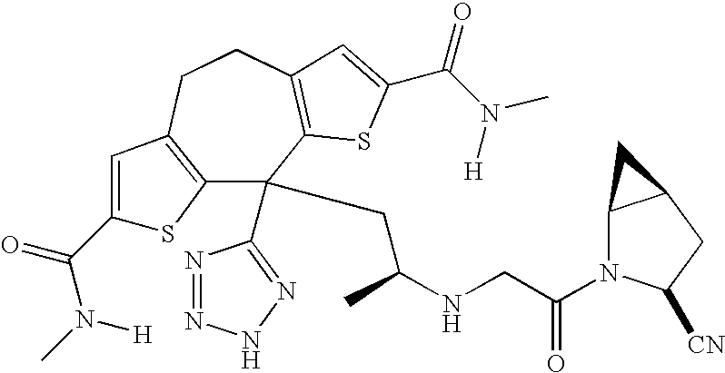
C12=C(CCC3=C(C1(C1=NNN=N1)CC(NCC(=O)N1C4C(CC1[CN])C4)C)SC(C(N([H])C)=O)=C3)C=C(C(=O)N(C)[H])S2
